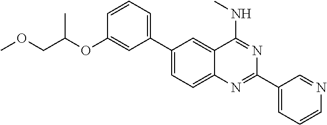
C1(C2=CC=CC(OC(COC)C)=C2)=CC=C2C(=C1)C(NC)=NC(C1=CC=CN=C1)=N2
